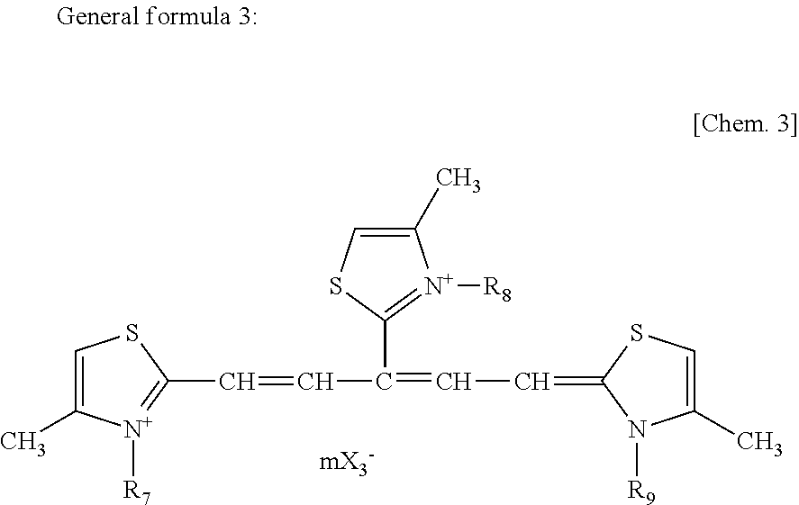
C1=C(C)[N+]([R7])=C(C=CC(C2=[N+]([R8])C(C)=CS2)=CC=C2N([R9])C(C)=CS2)S1
